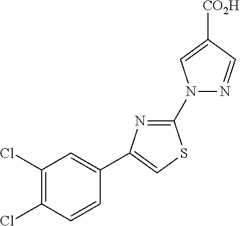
N1(C2=NC(C3=CC(Cl)=C(Cl)C=C3)=CS2)N=CC([CO2H])=C1
